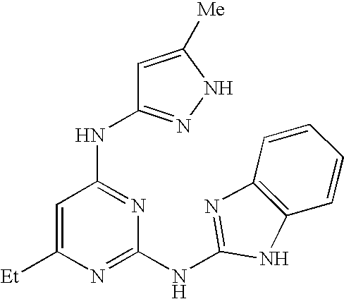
N(C1=NC(NC2=NC3=C(N2)C=CC=C3)=NC([Et])=C1)C1=NNC([Me])=C1
